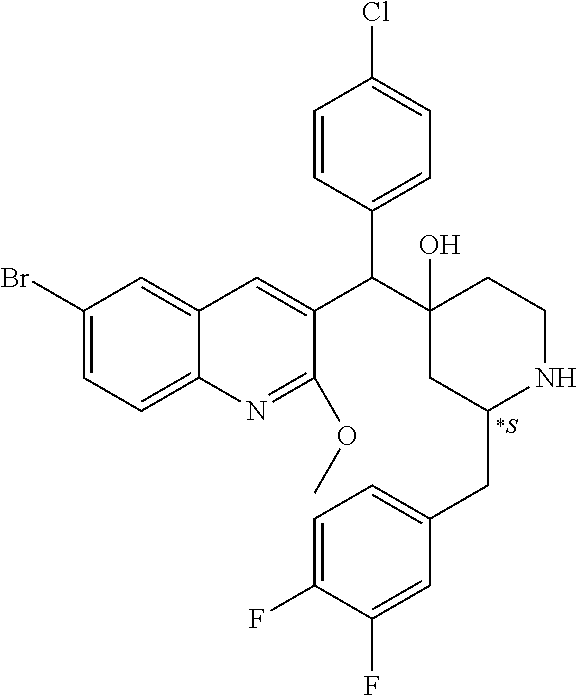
C1(Br)=CC=C2C(=C1)C=C(C(C1(O)CC(CC3=CC=C(F)C(F)=C3)NCC1)C1=CC=C(Cl)C=C1)C(OC)=N2.[*S]
